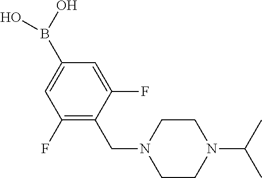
C1(F)=C(CN2CCN(C(C)C)CC2)C(F)=CC(B(O)O)=C1
